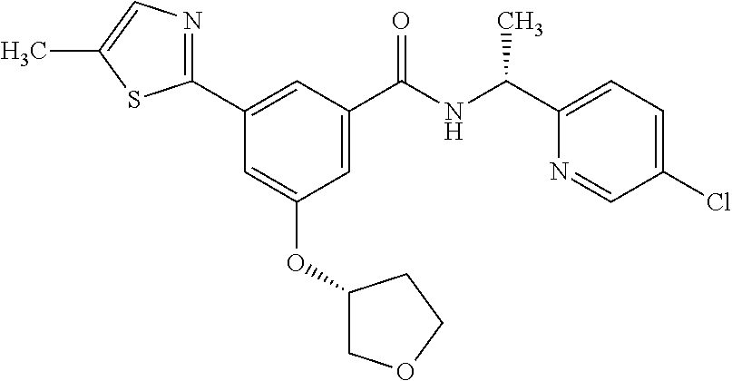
C1=C(C(NC(C2=CC=C(Cl)C=N2)C)=O)C=C(C2=NC=C(C)S2)C=C1OC1COCC1
